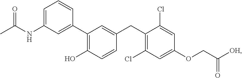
C1(C2=C(O)C=CC(CC3=C(Cl)C=C(OCC([OH])=O)C=C3Cl)=C2)=CC(NC(C)=O)=CC=C1
